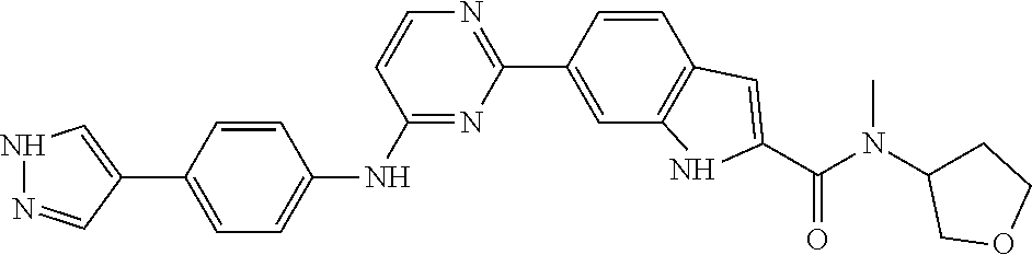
N1=C(NC2=CC=C(C3=CNN=C3)C=C2)C=CN=C1C1=CC2=C(C=C1)C=C(C(N(C1CCOC1)C)=O)N2
